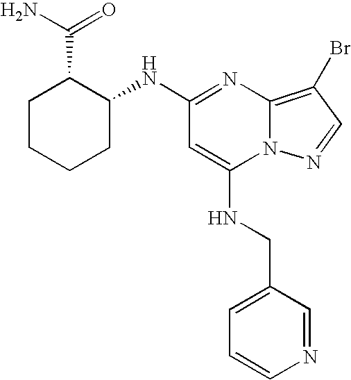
C1(NC2C(C(=O)N)CCCC2)=NC2=C(Br)C=NN2C(NCC2=CC=CN=C2)=C1
